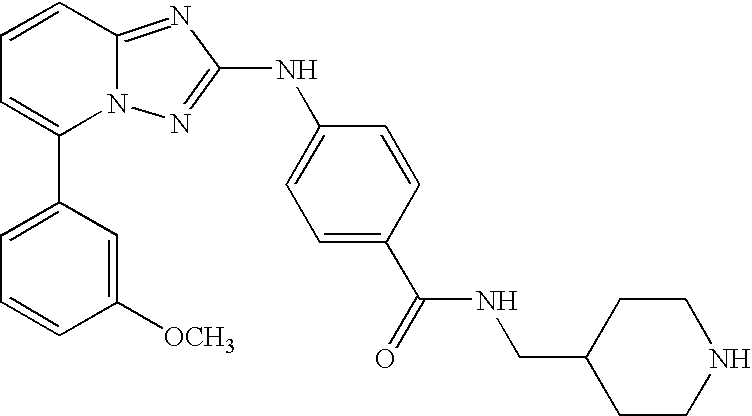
C1(C2=CC=CC3=NC(NC4=CC=C(C(NCC5CCNCC5)=O)C=C4)=NN23)=CC=CC([OCH3])=C1
